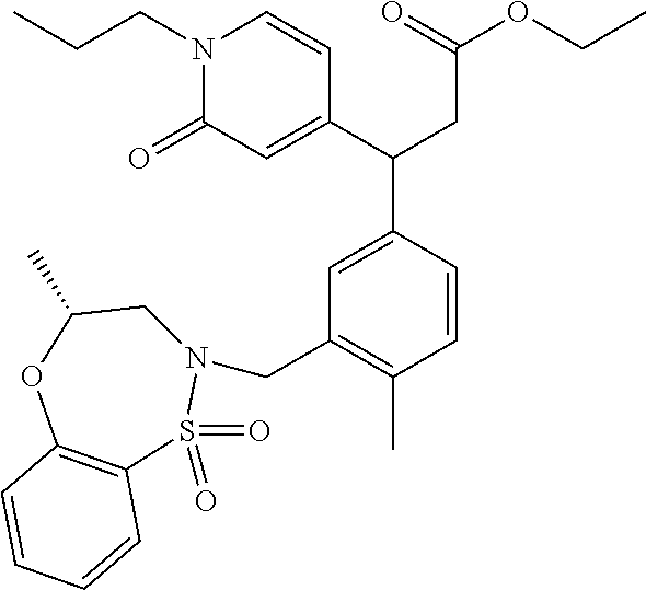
C1=CC(C)=C(CN2CC(C)OC3=C(S2(=O)=O)C=CC=C3)C=C1C(C1=CC(=O)N(CCC)C=C1)CC(OCC)=O
